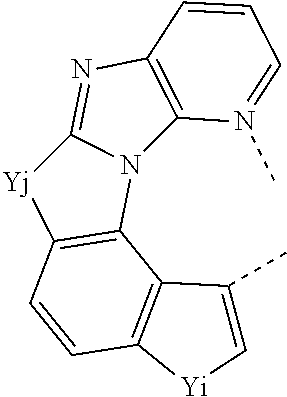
C1=CC2=C(N(C)=C1)N1C(=N2)[Yj]C2=C1C1=C(C=C2)[Yi]C=C1C
